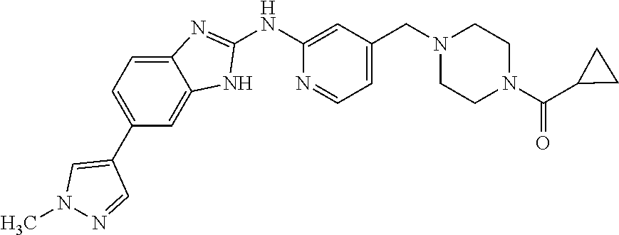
N1(C)N=CC(C2=CC=C3C(=C2)NC(NC2=CC(CN4CCN(C(=O)C5CC5)CC4)=CC=N2)=N3)=C1
